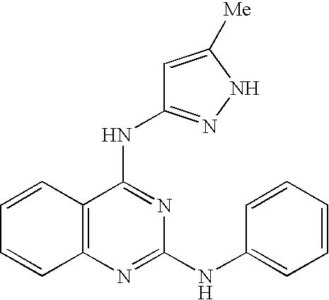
C1=CC2=C(C=C1)N=C(NC1=CC=CC=C1)N=C2NC1=NNC([Me])=C1
